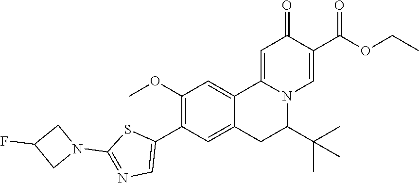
COC1=C(C2=CN=C(N3CC(F)C3)S2)C=C2C(=C1)C1=CC(=O)C(C(=O)OCC)=CN1C(C(C)(C)C)C2
